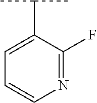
C1(C(C)C)=CC=CN=C1F
